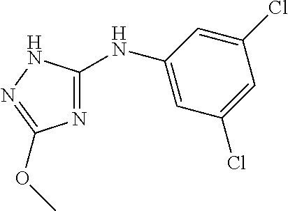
C1=C(NC2=NC(OC)=NN2)C=C(Cl)C=C1Cl
